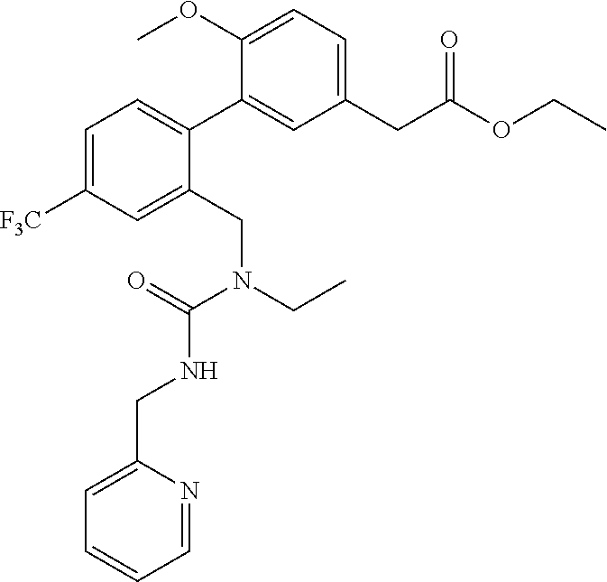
C1=C([F3C])C=C(CN(CC)C(=O)NCC2=CC=CC=N2)C(C2=CC(CC(OCC)=O)=CC=C2OC)=C1
